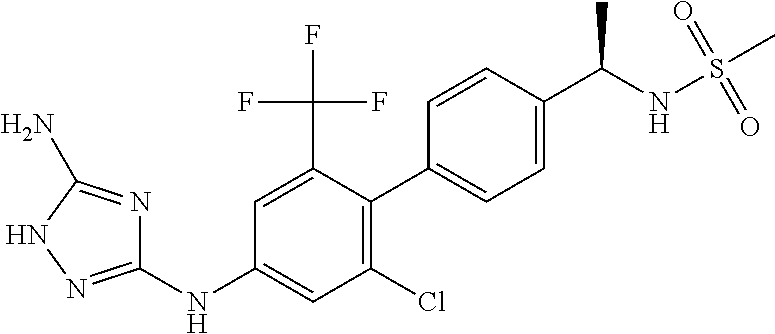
C1(NC2=CC(Cl)=C(C3=CC=C(C(NS(C)(=O)=O)C)C=C3)C(C(F)(F)F)=C2)=NNC(N)=N1
